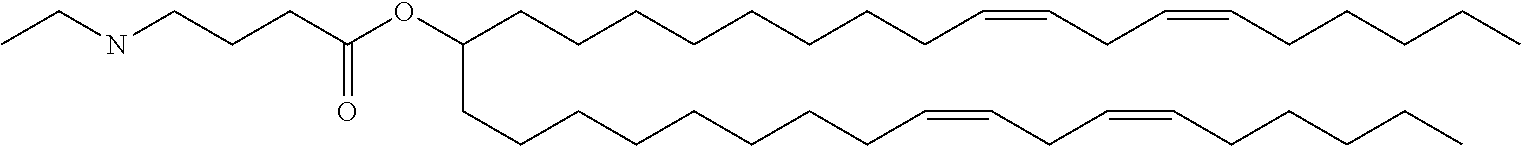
C(OC(CCCNCC)=O)(CCCCCCCCC=CCC=CCCCCC)CCCCCCCCC=CCC=CCCCCC
